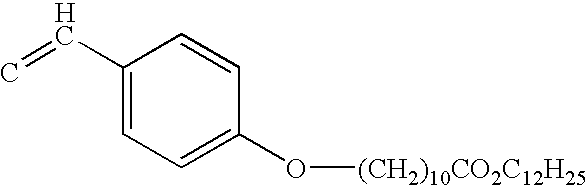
C1=CC(C=C)=CC=C1O[(CH2)10CO2C12H25]
